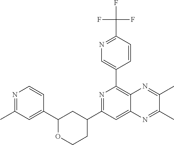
C1(C2=CN=C(C(F)(F)F)C=C2)=C2C(=CC(C3CCOC(C4=CC(C)=NC=C4)C3)=N1)N=C(C)C(C)=N2
